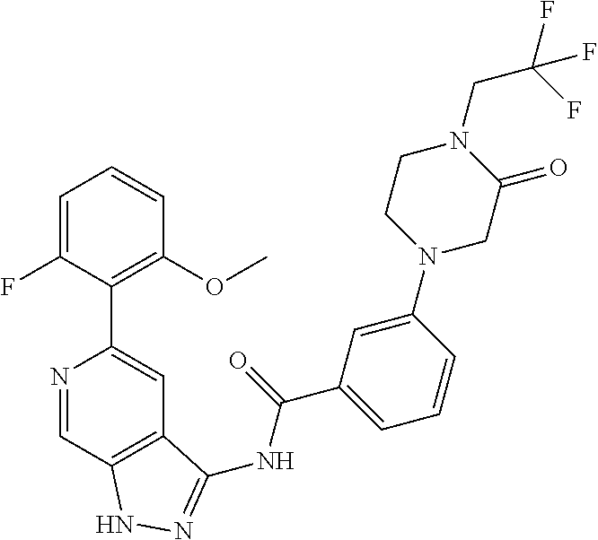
N1=CC2=C(C=C1C1=C(OC)C=CC=C1F)C(NC(C1=CC=CC(N3CC(=O)N(CC(F)(F)F)CC3)=C1)=O)=NN2
